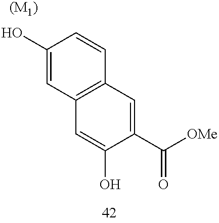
C1(O)=CC2=C(C=C1)C=C(C([OMe])=O)C(O)=C2.[(M1)]
